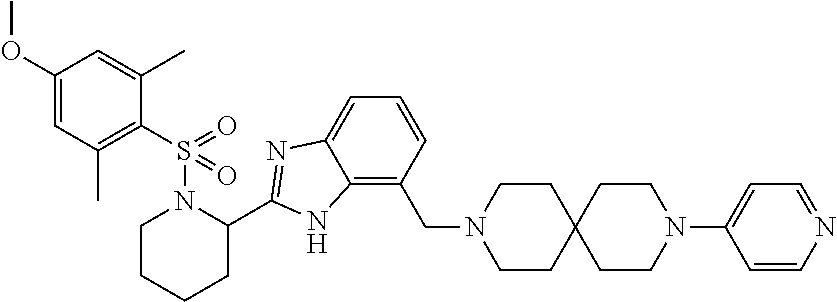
C1(C2=NC3=CC=CC(CN4CCC5(CC4)CCN(C4=CC=NC=C4)CC5)=C3N2)N(S(C2=C(C)C=C(OC)C=C2C)(=O)=O)CCCC1
